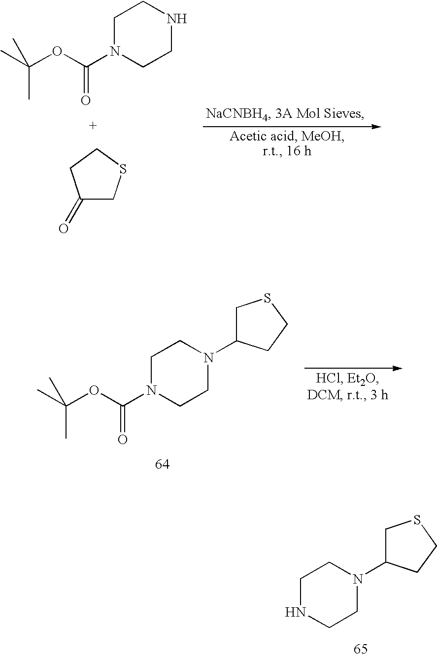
C1C(=O)CCS1.C1N(C(=O)OC(C)(C)C)CCNC1.C1N(C(=O)OC(C)(C)C)CCN(C2CSCC2)C1.C1NCCN(C2CSCC2)C1
